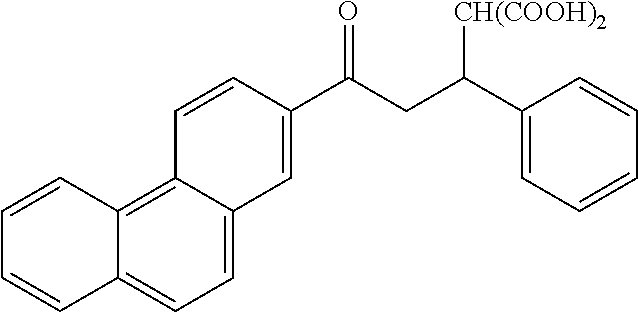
C1=C(C(CC(C2=CC3=CC=C4C(=C3C=C2)C=CC=C4)=O)[CH(COOH)2])C=CC=C1
